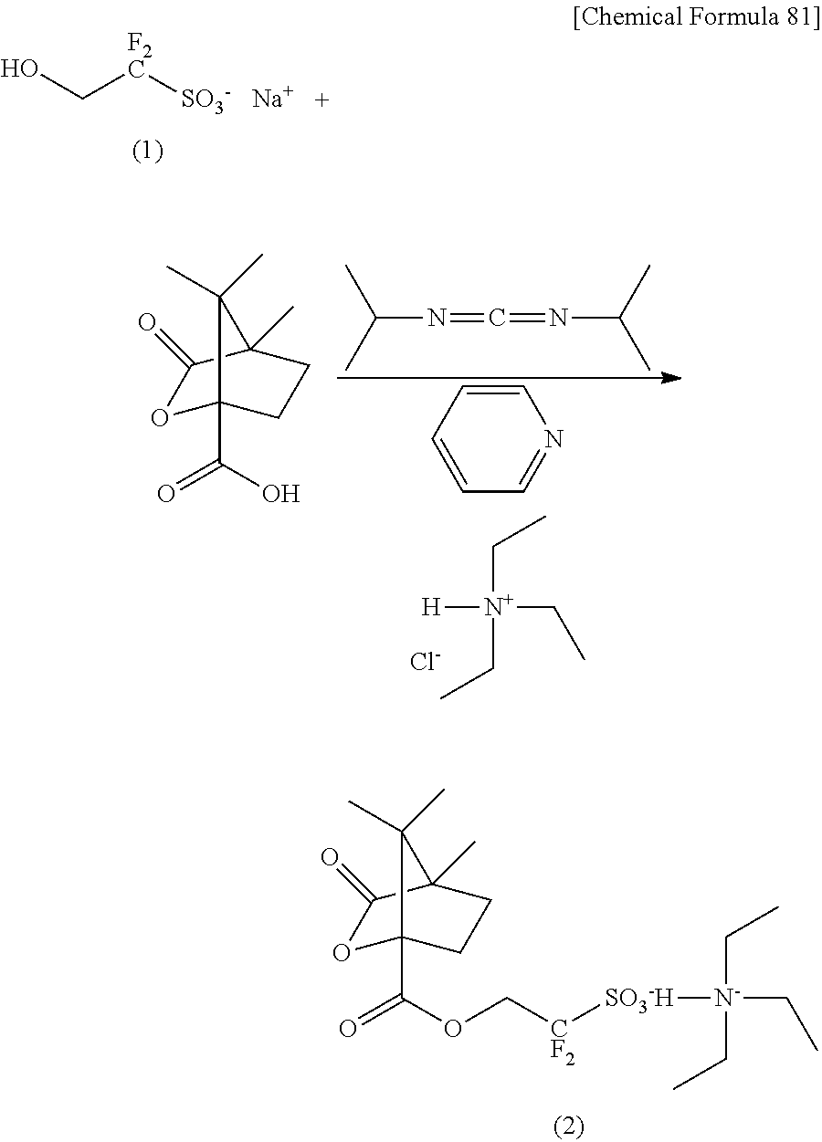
OC[F2C][SO3-].[Na].[H][N+](CC)(CC)CC.[Cl-].C1=CC=CC=N1.O1C2(C(O)=O)CCC(C)(C1=O)C2(C)C.N(=C=NC(C)C)C(C)C.O1C2(C(OC[CF2][SO3-H][N-](CC)(CC)CC)=O)CCC(C)(C1=O)C2(C)C
